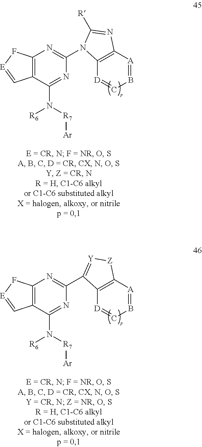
C12=C(F[E]=C1)N=C(N1C3=C([A]=BC=[D]3)N=C1[R])N=C2N([R6])[R7][Ar].C12=C(F[E]=C1)N=C(C1=[Y][Z]C3=C1[D]=CB=[A]3)N=C2N([R6])[R7][Ar]
